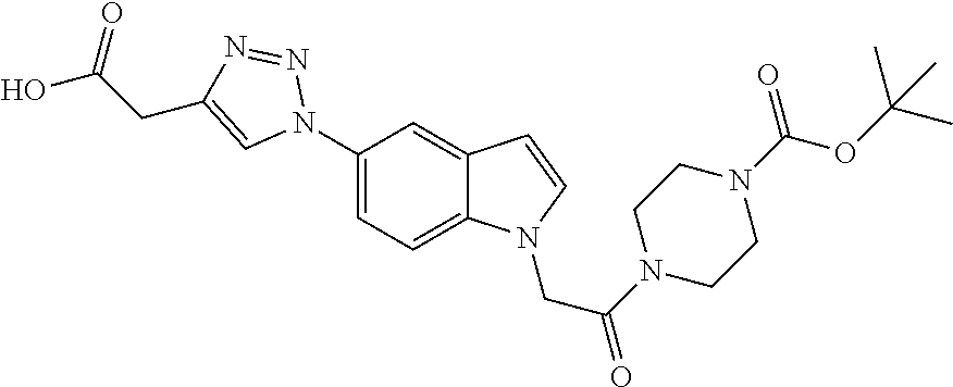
C1(N2N=NC(CC(O)=O)=C2)=CC=C2C(=C1)C=CN2CC(=O)N1CCN(C(OC(C)(C)C)=O)CC1
